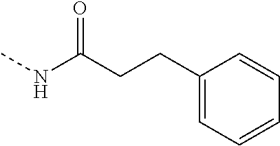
CNC(CCC1=CC=CC=C1)=O
